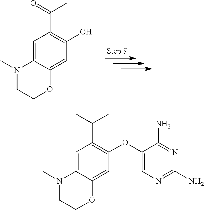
C1=C2C(=CC(O)=C1C(=O)C)OCCN2C.C1=C2C(=CC(OC3=CN=C(N)N=C3N)=C1C(C)C)OCCN2C
